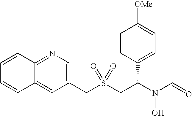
C(S(CC(N(C=O)O)C1=CC=C([OMe])C=C1)(=O)=O)C1=CN=C2C(=C1)C=CC=C2
